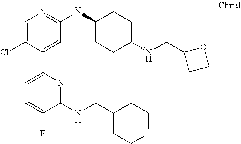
C1=C(Cl)C(C2=CC=C(F)C(NCC3CCOCC3)=N2)=CC(NC2CCC(NCC3CCO3)CC2)=N1
